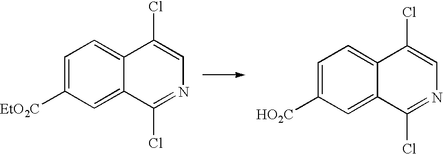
C1=C([EtO2C])C=C2C(=C1)C(Cl)=CN=C2Cl.C1=C([HO2C])C=C2C(=C1)C(Cl)=CN=C2Cl
